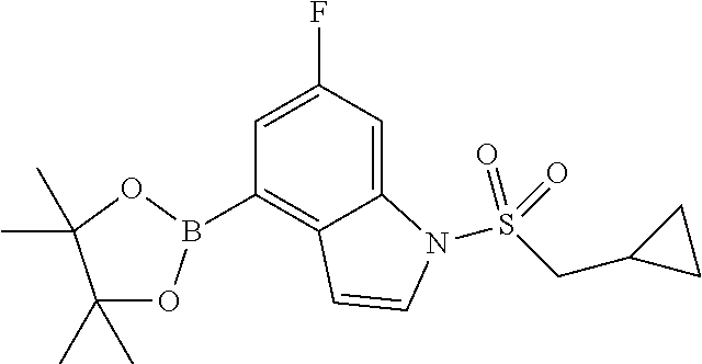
C1(C)(C)OB(C2=C3C(=CC(F)=C2)N(S(CC2CC2)(=O)=O)C=C3)OC1(C)C
